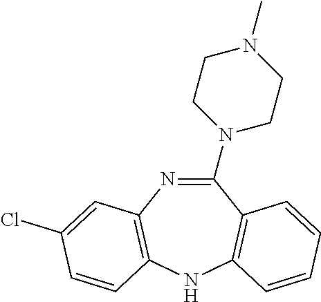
C1(N2CCN(C)CC2)=NC2=C(NC3=C1C=CC=C3)C=CC(Cl)=C2
